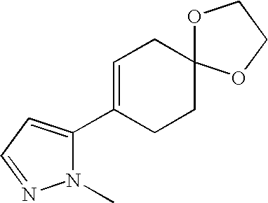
C1=C(C2=CC=NN2C)CCC2(C1)OCCO2
